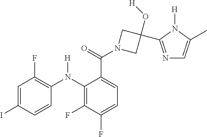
C1=C(I)C=CC(N(C2=C(F)C(F)=CC=C2C(N2CC(O[H])(C3=NC=C(C)N3[H])C2)=O)[H])=C1F
